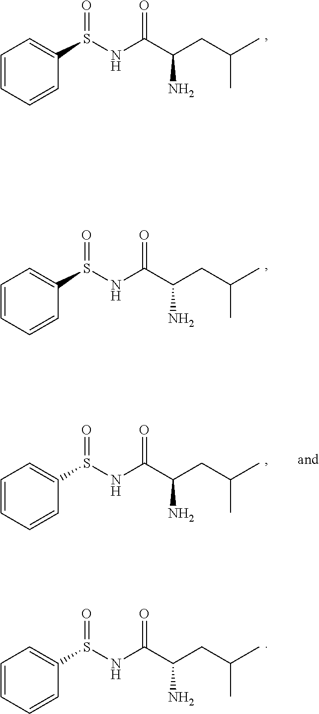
C1(S(NC(C(N)CC(C)C)=O)=O)=CC=CC=C1.C1(S(NC(C(N)CC(C)C)=O)=O)=CC=CC=C1.C1(S(NC(C(N)CC(C)C)=O)=O)=CC=CC=C1.C1(S(NC(C(N)CC(C)C)=O)=O)=CC=CC=C1
